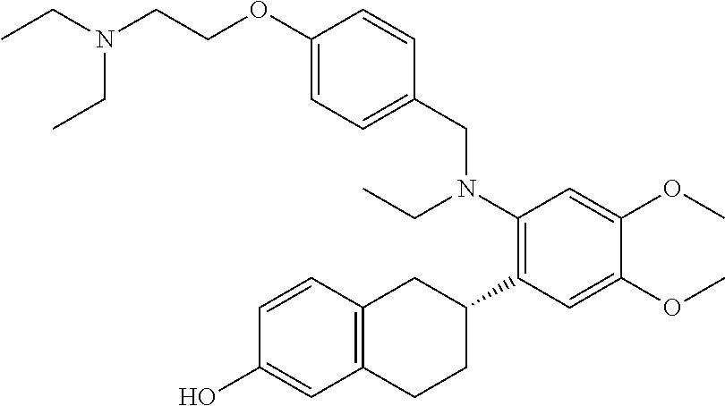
C(N(CCOC1=CC=C(CN(C2=C(C3CC4=C(CC3)C=C(O)C=C4)C=C(OC)C(OC)=C2)CC)C=C1)CC)C
